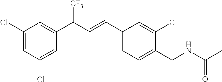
C1(Cl)=CC(C(C=CC2=CC=C(CNC(C)=O)C(Cl)=C2)[CF3])=CC(Cl)=C1
